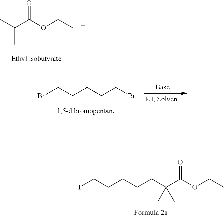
CC(C(OCC)=O)C.BrCCCCCBr.ICCCCCC(C(OCC)=O)(C)C
